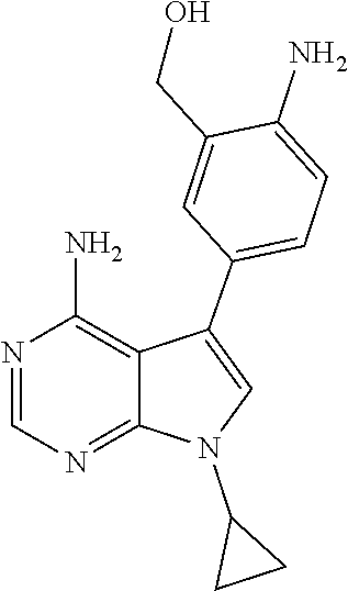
N1=CN=C2C(=C1N)C(C1=CC=C(N)C(CO)=C1)=CN2C1CC1
